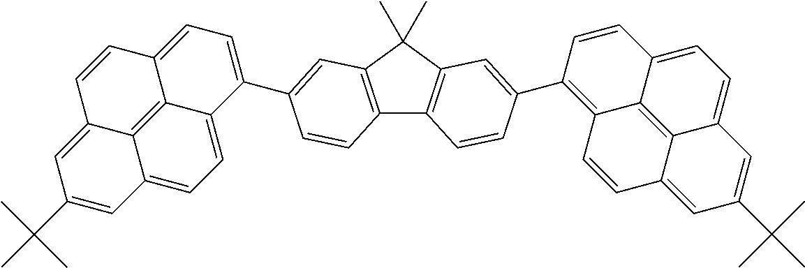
C12=C(C(C)(C)C3=C1C=CC(C1=C4C5=C6C(=CC=C5C=C1)C=C(C(C)(C)C)C=C6C=C4)=C3)C=C(C1=CC=C3C4=C5C(=CC(C(C)(C)C)=CC5=CC=C14)C=C3)C=C2
